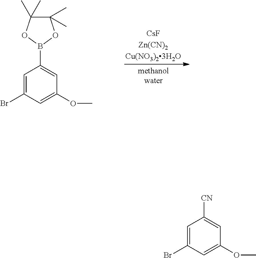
C1=C(Br)C=C(OC)C=C1B1OC(C)(C)C(C)(C)O1.C1=C(Br)C=C(OC)C=C1[CN]
